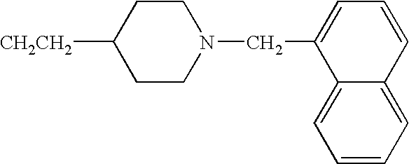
[CH2CH2]C1CCN(CC2=CC=CC3=CC=CC=C23)CC1
